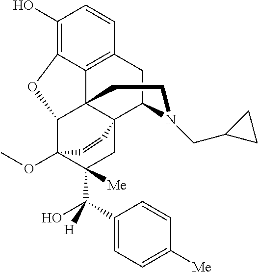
C1(O)=C2C3=C(C=C1)CC1C45C3(C(C(OC)(C(C(O)(C3=CC=C([Me])C=C3)[H])([Me])C4)C=C5)O2)CCN1CC1CC1
